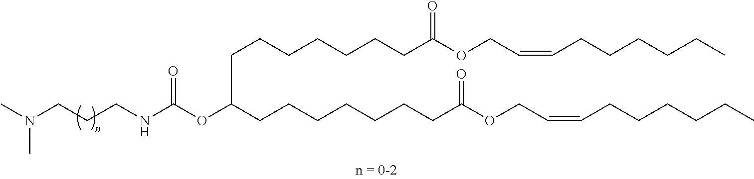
C(CCNC(OC(CCCCCCCC(OCC=CCCCCCC)=O)CCCCCCCC(OCC=CCCCCCC)=O)=O)N(C)C
